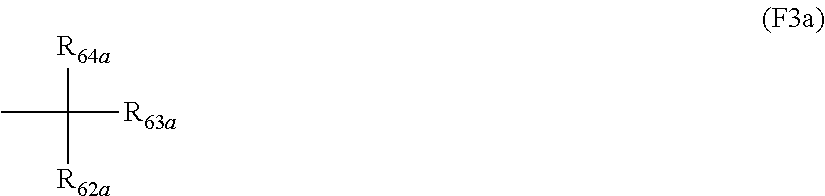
[R64a]C(C)([R63a])[R62a]
